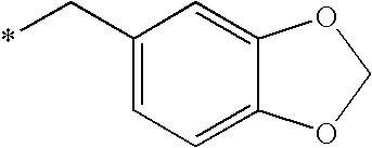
C1(C*)=CC=C2C(=C1)OCO2
